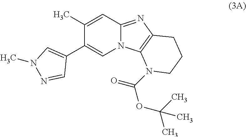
C1(C2=CN3C(=NC4=C3N(C(=O)OC(C)(C)C)CCC4)C=C2C)=CN(C)N=C1
